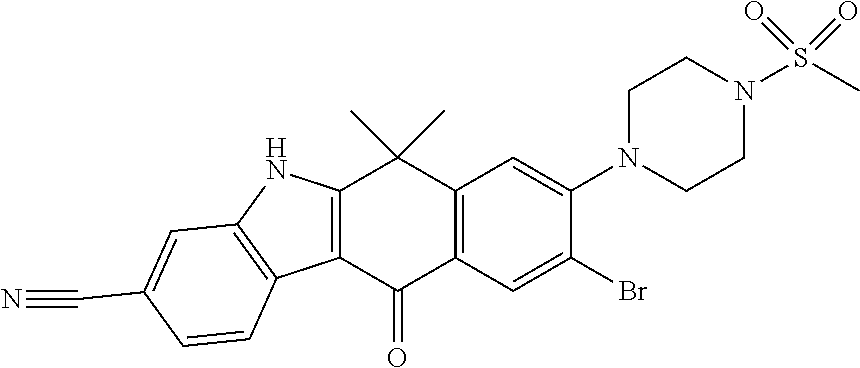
C1N(C2=CC3=C(C=C2Br)C(=O)C2=C(C3(C)C)NC3=C2C=CC(C#N)=C3)CCN(S(C)(=O)=O)C1
